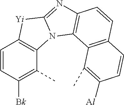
C1=CC([Bk])=C(C)C2=C1[Yi]C1=NC3=C(N21)C1=C(C=C3)C=CC([Al])=C1C
